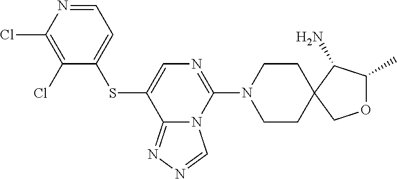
C1(Cl)=C(Cl)N=CC=C1SC1=CN=C(N2CCC3(CC2)C(N)C(C)OC3)N2C1=NN=C2
